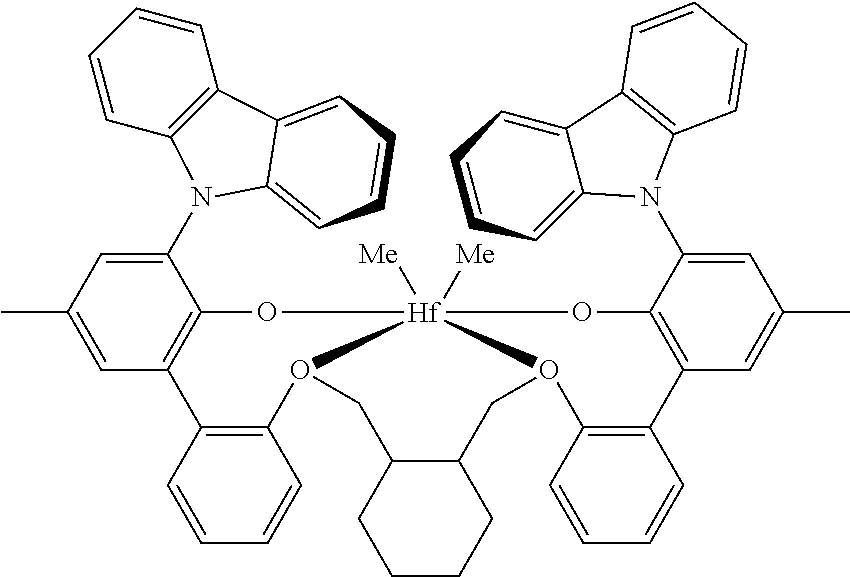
C1=C(C)C=C(N2C3=C(C=CC=C3)C3=CC=CC=C23)C2=C1C1=C(C=CC=C1)O1CC3C(CCCC3)CO3C4=C(C=CC=C4)C4=C(C(N5C6=CC=CC=C6C6=C5C=CC=C6)=CC(C)=C4)O[Hf]13([Me])([Me])O2
